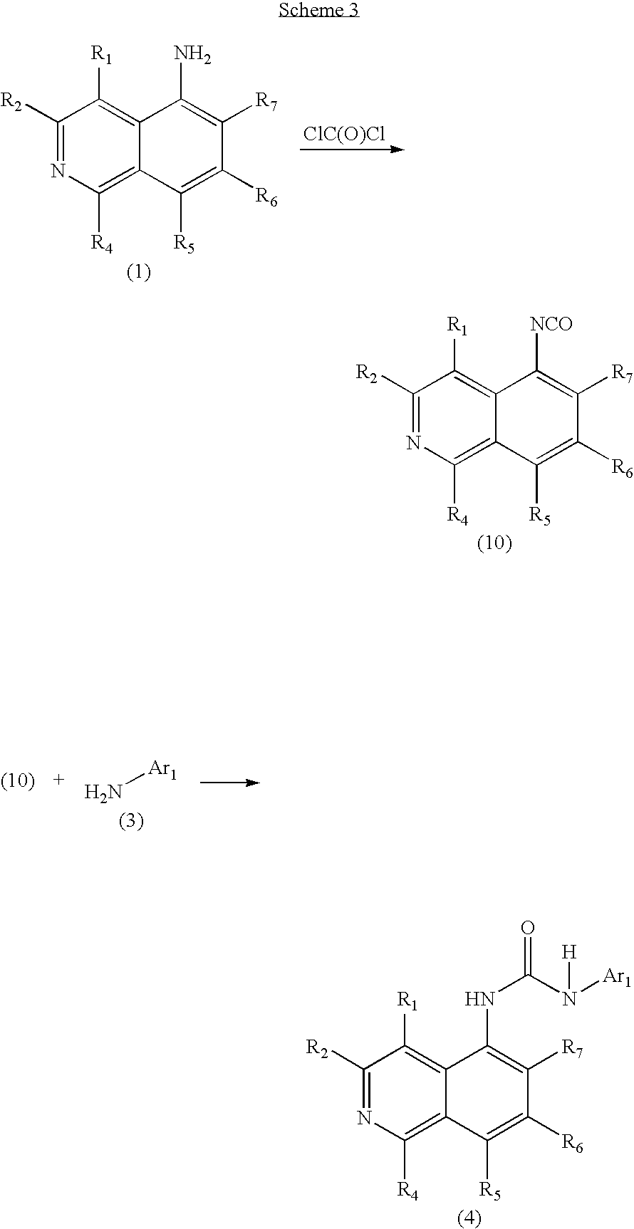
[ClC(O)Cl].C1([R2])=NC([R4])=C2C(=C1[R1])C(N)=C([R7])C([R6])=C2[R5].C1([R2])=NC([R4])=C2C(=C1[R1])C([NCO])=C([R7])C([R6])=C2[R5].N[Ar1].C1([R2])=NC([R4])=C2C(=C1[R1])C(NC(=O)N([Ar1])[H])=C([R7])C([R6])=C2[R5]
